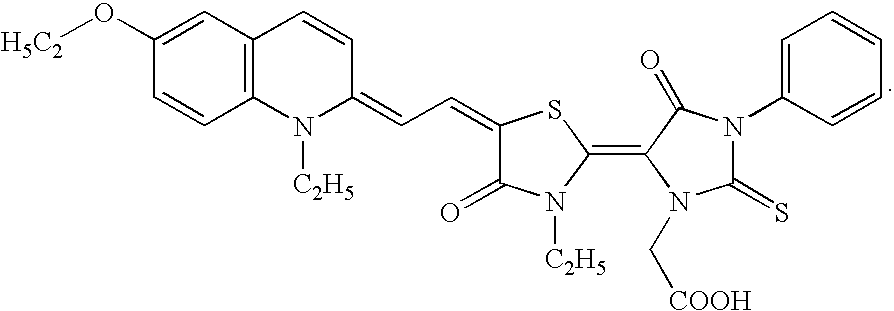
C1(O[H5C2])=CC2=C(C=C1)N([C2H5])C(=CC=C1C(=O)N([C2H5])C(=C3C(=O)N(C4=CC=CC=C4)C(=S)N3C[COOH])S1)C=C2
